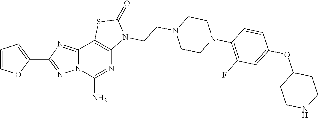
C12=NC(C3=CC=CO3)=NN1C(N)=NC1=C2SC(=O)N1CCN1CCN(C2=C(F)C=C(OC3CCNCC3)C=C2)CC1
